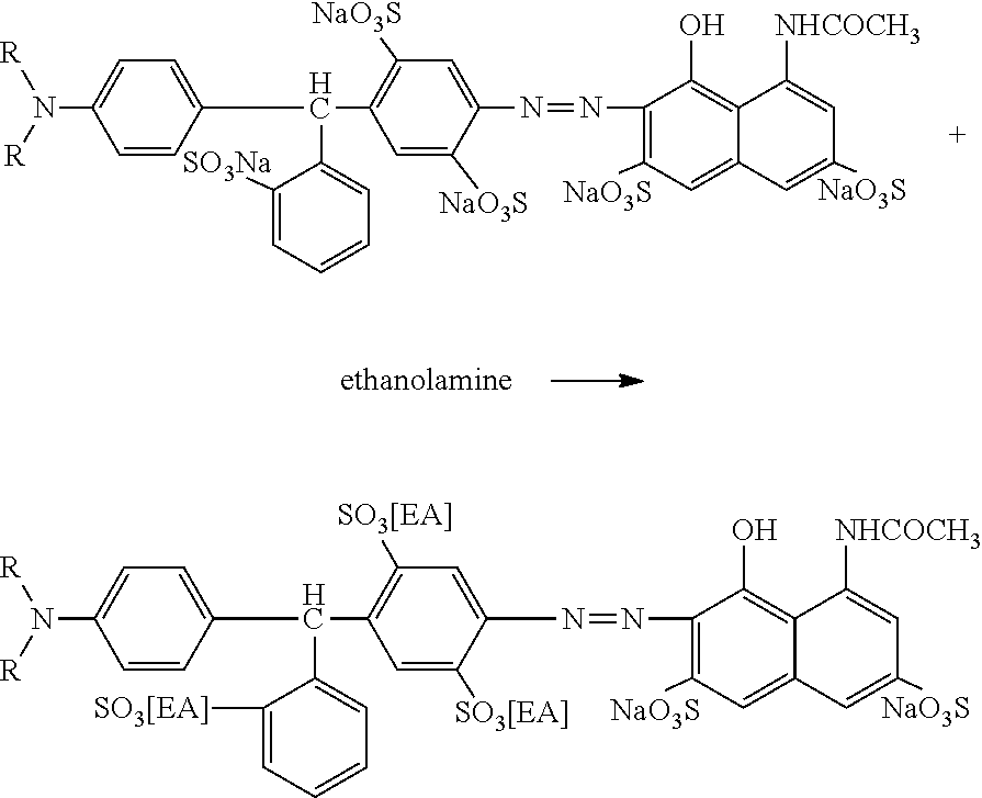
C1=C(N=NC2=C([NaO3S])C=C3C(=C2O)C([NHCOCH3])=CC([NaO3S])=C3)C([NaO3S])=CC(C(C2=CC=CC=C2[SO3Na])C2=CC=C(N([R])[R])C=C2)=C1[NaO3S].C1=C(N=NC2=C([NaO3S])C=C3C(=C2O)C([NHCOCH3])=CC([NaO3S])=C3)C([SO3[EA]])=CC(C(C2=CC=CC=C2[SO3[EA]])C2=CC=C(N([R])[R])C=C2)=C1[SO3[EA]]
